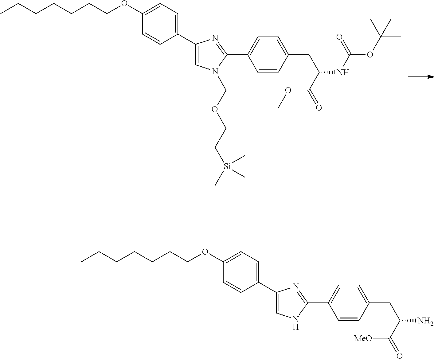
CCCCCCCOC1=CC=C(C2=CN(COCC[Si](C)(C)C)C(C3=CC=C(CC(NC(OC(C)(C)C)=O)C(=O)OC)C=C3)=N2)C=C1.CCCCCCCOC1=CC=C(C2=CNC(C3=CC=C(CC(N)C(=O)[MeO])C=C3)=N2)C=C1
